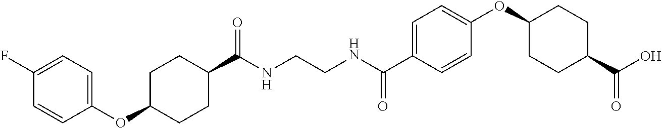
C1(C(NCCNC(C2=CC=C(OC3CCC(C(O)=O)CC3)C=C2)=O)=O)CCC(OC2=CC=C(F)C=C2)CC1
